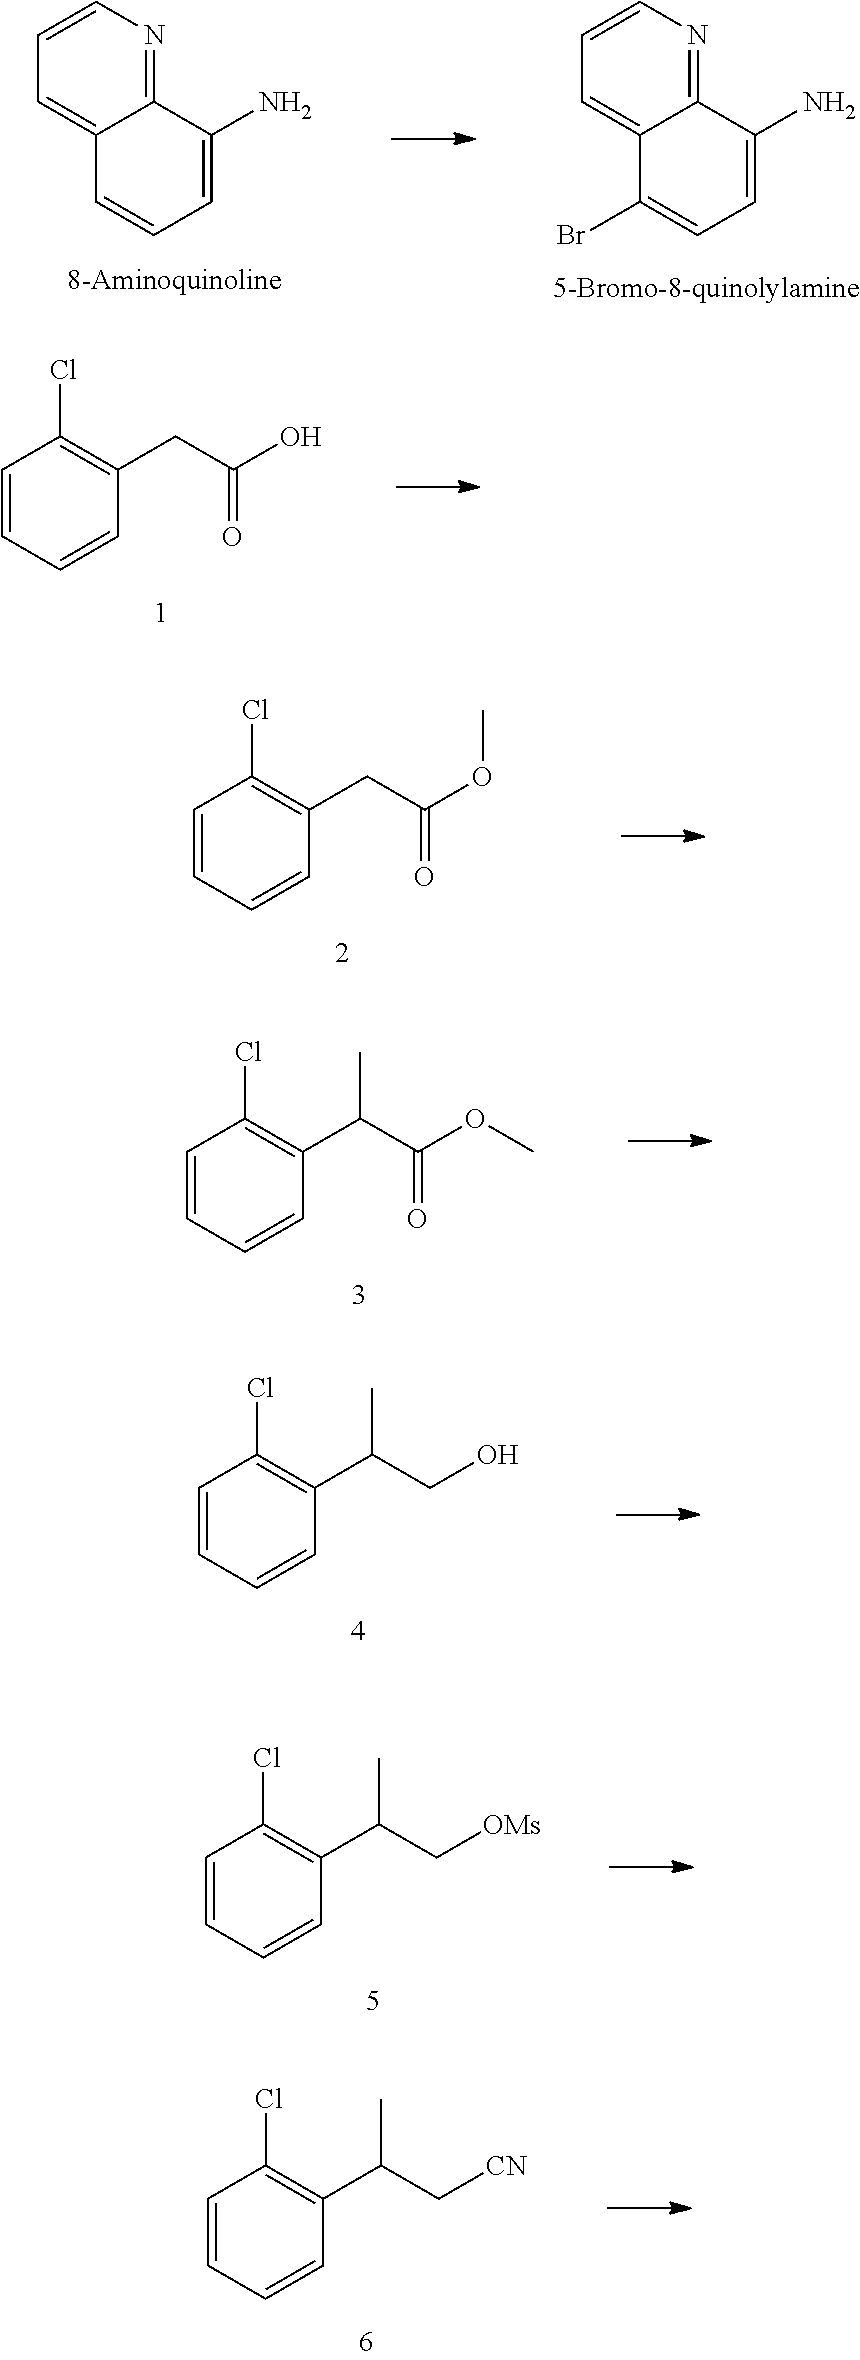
C1=CC=CC(CC(O)=O)=C1Cl.C1=CC=CC(CC(OC)=O)=C1Cl.C1=CC=CC(C(C(OC)=O)C)=C1Cl.C1=CC=CC(C(CO)C)=C1Cl.C1=CC=CC(C(C[OMs])C)=C1Cl.C1=CC=CC(C(C[CN])C)=C1Cl.C12=NC=CC=C1C=CC=C2N.C12=NC=CC=C1C(Br)=CC=C2N
